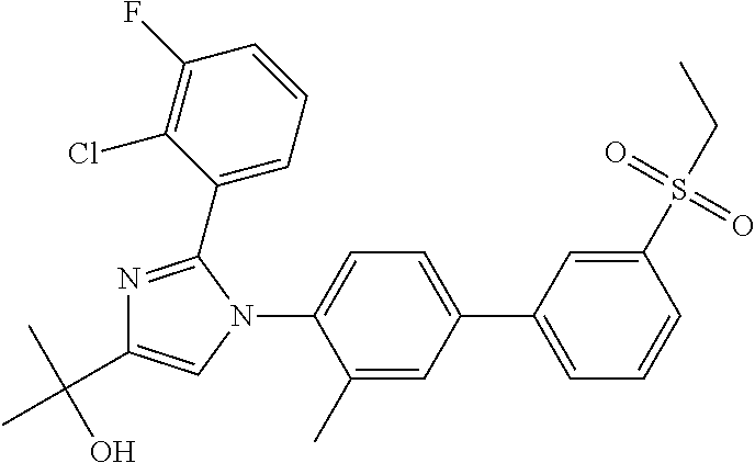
C1(C)=CC(C2=CC=CC(S(=O)(=O)CC)=C2)=CC=C1N1C(C2=CC=CC(F)=C2Cl)=NC(C(C)(O)C)=C1
